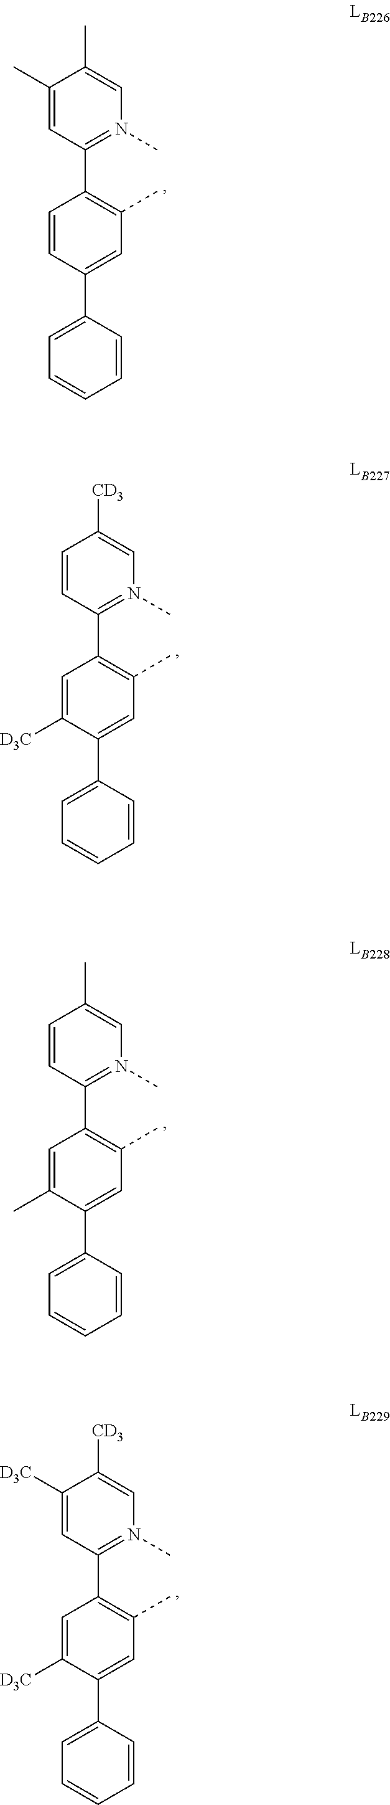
C1(C2=C(C)C=C(C3=CC=CC=C3)C=C2)=N(C)C=C(C)C(C)=C1.C1(C2=C(C)C=C(C3=CC=CC=C3)C([D3C])=C2)=N(C)C=C([CD3])C=C1.C1(C2=C(C)C=C(C3=CC=CC=C3)C(C)=C2)=N(C)C=C(C)C=C1.C1(C2=C(C)C=C(C3=CC=CC=C3)C([D3C])=C2)=N(C)C=C([CD3])C([D3C])=C1
